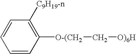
C1([C9H19-n])=C([O-(CH2]C[O)6H])C=CC=C1
